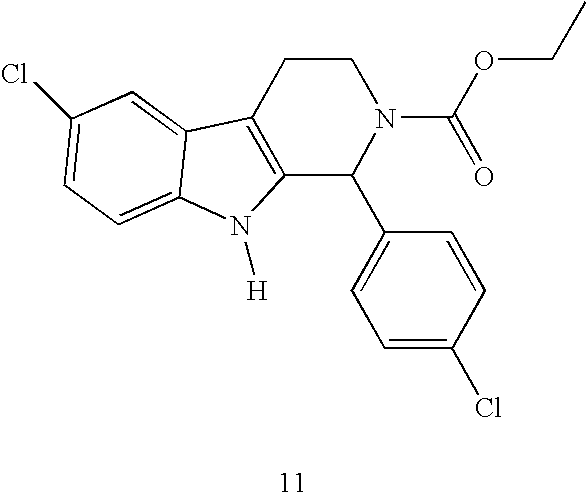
C12=C(CCN(C(=O)OCC)C1C1=CC=C(Cl)C=C1)C1=CC(Cl)=CC=C1N2[H]
